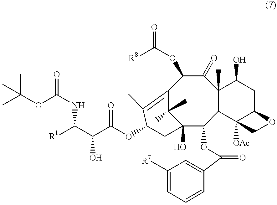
C1(OC(C2=CC([R7])=CC=C2)=O)C2C(C)(C(=O)C(OC([R8])=O)C3=C(C)C(OC(C(C([R1])NC(OC(C)(C)C)=O)O)=O)CC1(O)C3(C)C)C(O)CC1C2([OAc])CO1
